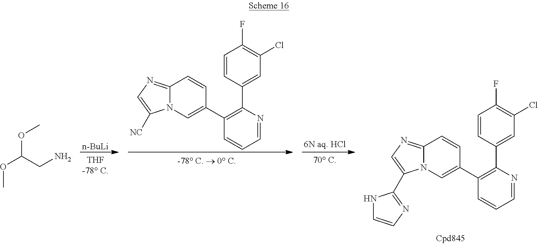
[n-BuLi].C1=CC(C2=C(C3=CN4C(=NC=C4[NC])C=C3)C=CC=N2)=CC(Cl)=C1F.C1=CC(C2=C(C3=CN4C(=NC=C4C4=NC=CN4)C=C3)C=CC=N2)=CC(Cl)=C1F.COC(OC)CN
